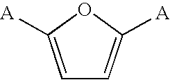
C1=C([A])OC([A])=C1
